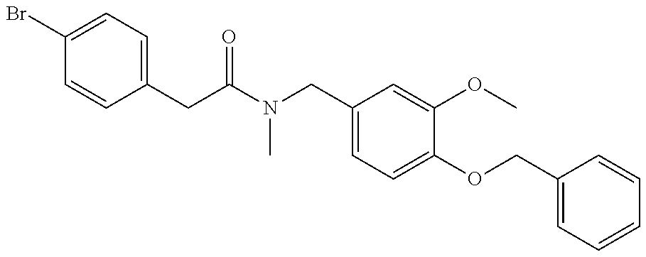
C1(Br)=CC=C(CC(=O)N(C)CC2=CC=C(OCC3=CC=CC=C3)C(OC)=C2)C=C1
